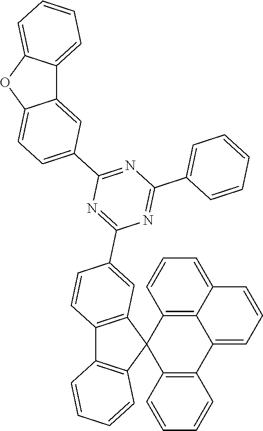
C12=C3C(=CC=C1)C=CC=C3C1=C(C23C2=C(C4=C3C=CC=C4)C=CC(C3=NC(C4=CC=C5C(=C4)C4=CC=CC=C4O5)=NC(C4=CC=CC=C4)=N3)=C2)C=CC=C1
